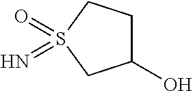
C1(O)CCS(=O)(=N)C1
